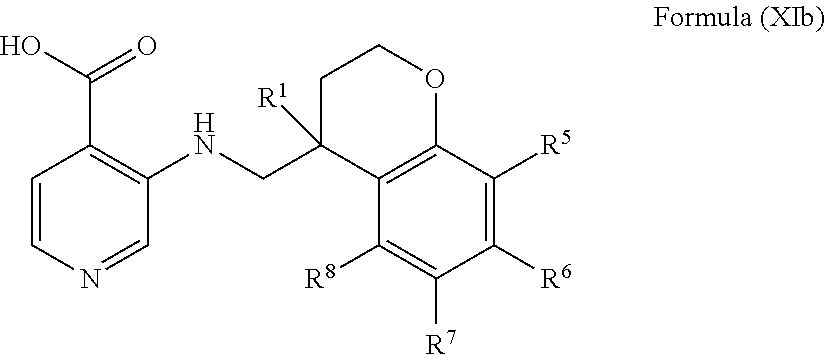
OC(=O)C1=C(NCC2([R1])CCOC3=C2C([R8])=C([R7])C([R6])=C3[R5])C=NC=C1
